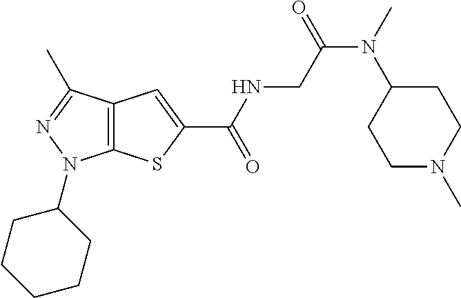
C(NC(=O)C1=CC2=C(S1)N(C1CCCCC1)N=C2C)C(N(C1CCN(C)CC1)C)=O
